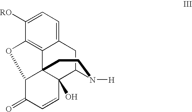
C12=CC=C([RO])C3=C1C14C(O)(C(C2)N([H])CC1)C=CC(=O)C4O3
